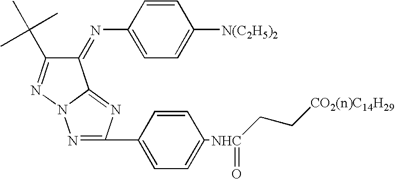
C1=CC(N=C2C(C(C)(C)C)=NN3C2=NC(C2=CC=C([NHC](=O)CC[CO2(n)C14H29])C=C2)=N3)=CC=C1[N(C2H5)2]
